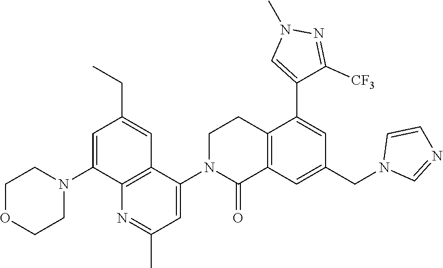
C1OCCN(C2=CC(CC)=CC3=C2N=C(C)C=C3N2C(=O)C3=C(CC2)C(C2=CN(C)N=C2[CF3])=CC(CN2C=NC=C2)=C3)C1
